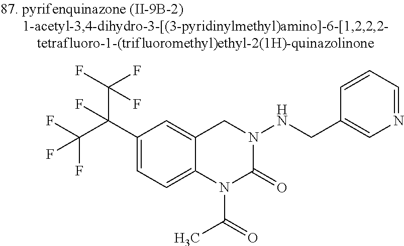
C1(C(C(F)(F)F)(C(F)(F)F)F)=CC=C2C(=C1)CN(NCC1=CN=CC=C1)C(=O)N2C(=O)C
